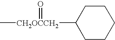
C1CC([CH2OCCH2](C)=O)CCC1
